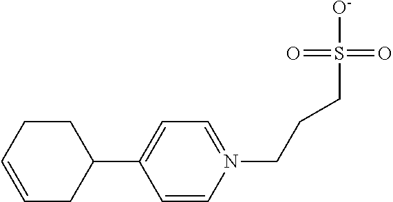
C1=CN(CCCS([O-])(=O)=O)=CC=C1C1CCC=CC1
